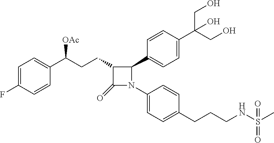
C1=C(F)C=CC(C(CCC2C(=O)N(C3=CC=C(CCCNS(C)(=O)=O)C=C3)C2C2=CC=C(C(CO)(CO)O)C=C2)[OAc])=C1
